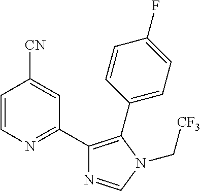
C1=CN=C(C2=C(C3=CC=C(F)C=C3)N(C[CF3])C=N2)C=C1[CN]
